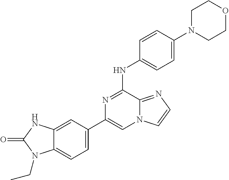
C1(C2=CC=C3C(=C2)NC(=O)N3CC)=CN2C(=NC=C2)C(NC2=CC=C(N3CCOCC3)C=C2)=N1
